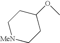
C1[MeN]CCC(OC)C1
